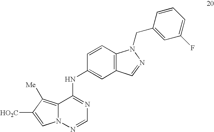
C1=CC2=C(C=C1NC1=NC=NN3C1=C([Me])C([HO2C])=C3)C=NN2CC1=CC(F)=CC=C1
